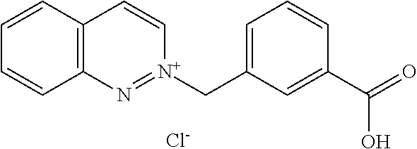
C12=C(C=CC=C1)C=C[N+](CC1=CC=CC(C(=O)O)=C1)=N2.[Cl-]
